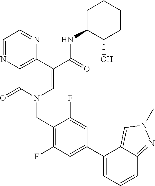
C1=NC2=C(N=C1)C(C(=O)NC1C(O)CCCC1)=CN(CC1=C(F)C=C(C3=CC=CC4=NN(C)C=C34)C=C1F)C2=O
